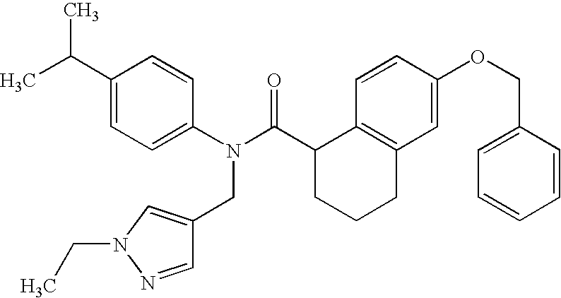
C1=C(C(C)C)C=CC(N(C(C2CCCC3=C2C=CC(OCC2=CC=CC=C2)=C3)=O)CC2=CN(CC)N=C2)=C1
